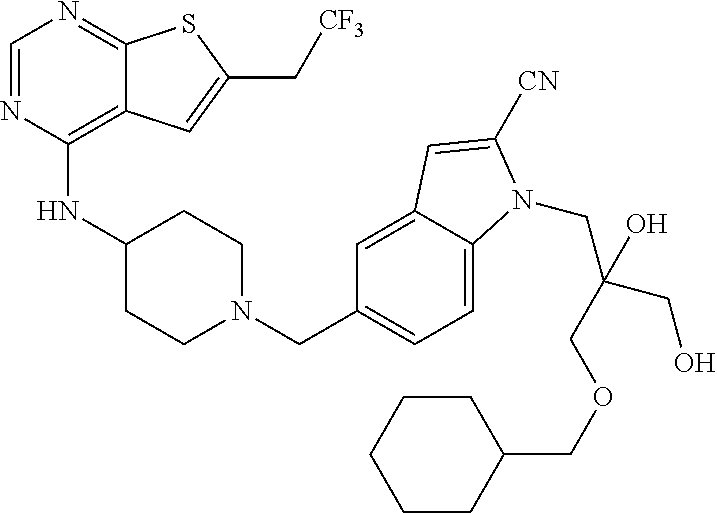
C1=NC(NC2CCN(CC3=CC=C4C(=C3)C=C([CN])N4CC(CO)(COCC3CCCCC3)O)CC2)=C2C(=N1)SC(C[CF3])=C2
